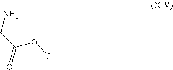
C(C(O[J])=O)N
